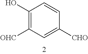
C1(O)=C([OHC])C=C([CHO])C=C1
